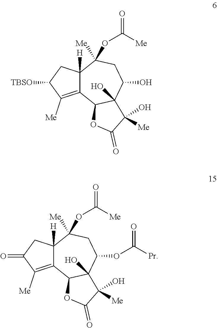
C12=C([Me])C([TBSO])CC1([H])C(OC([Me])=O)([Me])CC(O)C1(O)C2OC(=O)C1([Me])O.C12=C([Me])C(=O)CC1([H])C(OC([Me])=O)([Me])CC(OC([Pr])=O)C1(O)C2OC(=O)C1([Me])O
